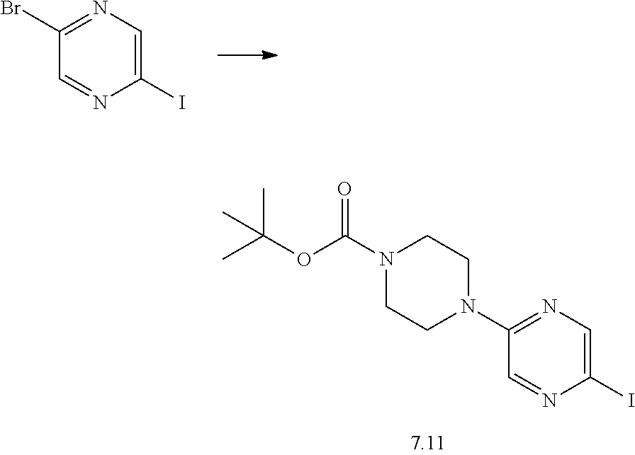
C1(I)=CN=C(Br)C=N1.C1(I)=CN=C(N2CCN(C(OC(C)(C)C)=O)CC2)C=N1
